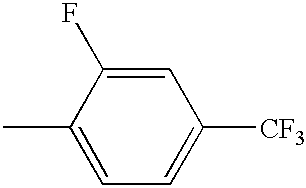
C1=C(F)C(C)=CC=C1[CF3]
